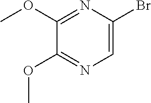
C1=C(Br)N=C(OC)C(OC)=N1
